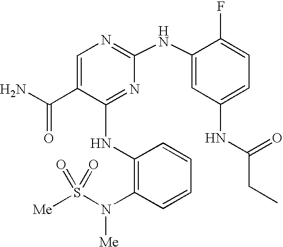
N(C1=NC(NC2=CC(NC(CC)=O)=CC=C2F)=NC=C1C(N)=O)C1=C(N(S([Me])(=O)=O)[Me])C=CC=C1
